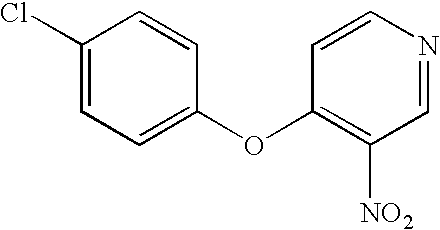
C1(Cl)=CC=C(OC2=C([NO2])C=NC=C2)C=C1
